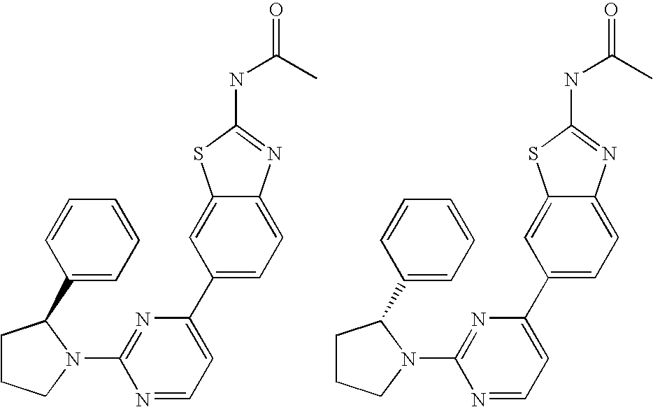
N1=CC=C(C2=CC=C3C(=C2)SC(NC(=O)C)=N3)N=C1N1CCCC1C1=CC=CC=C1.N1=CC=C(C2=CC=C3C(=C2)SC(NC(=O)C)=N3)N=C1N1CCCC1C1=CC=CC=C1
